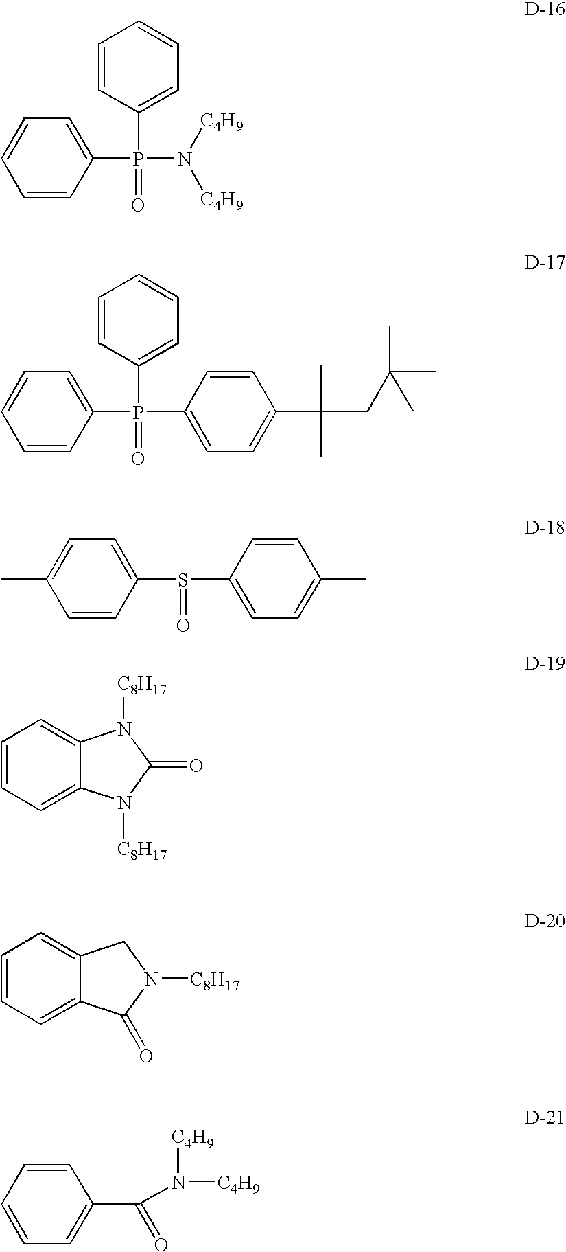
C1(P(N([C4H9])[C4H9])(C2=CC=CC=C2)=O)=CC=CC=C1.C1(P(C2=CC=CC=C2)(=O)C2=CC=C(C(CC(C)(C)C)(C)C)C=C2)=CC=CC=C1.C1(S(=O)C2=CC=C(C)C=C2)=CC=C(C)C=C1.C1=CC=C2C(=C1)N([C8H17])C(=O)N2[C8H17].C1=CC=C2C(=C1)CN([C8H17])C2=O.C1=CC=CC=C1C(N([C4H9])[C4H9])=O
